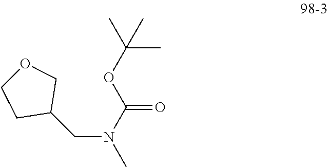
N(CC1COCC1)(C(=O)OC(C)(C)C)C
